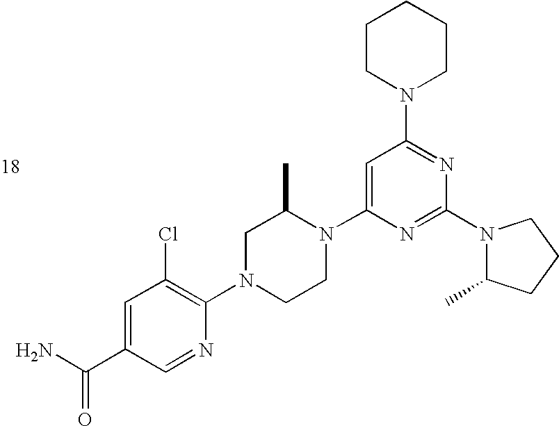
C1=C(C(N)=O)C=NC(N2CCN(C3=CC(N4CCCCC4)=NC(N4C(C)CCC4)=N3)C(C)C2)=C1Cl
